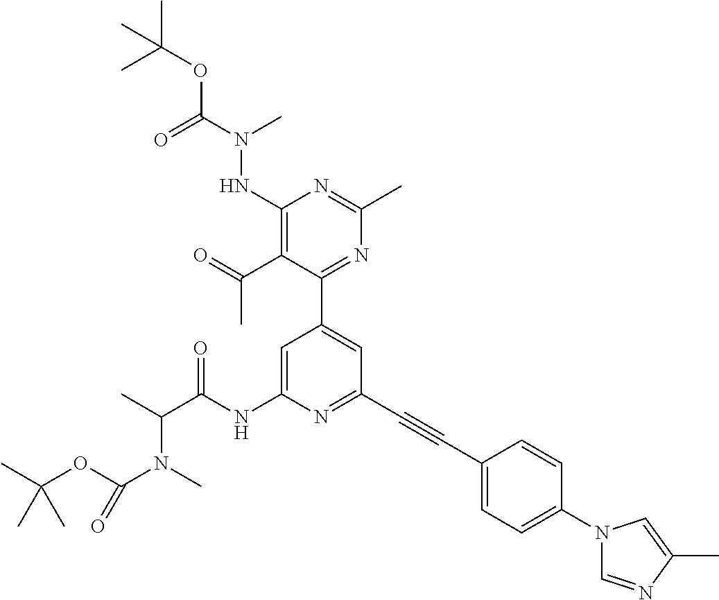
C1(C2=CC(C#CC3=CC=C(N4C=NC(C)=C4)C=C3)=NC(NC(C(C)N(C)C(OC(C)(C)C)=O)=O)=C2)=NC(C)=NC(NN(C(OC(C)(C)C)=O)C)=C1C(=O)C
